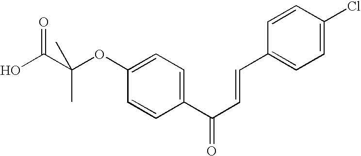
C1(OC(C(O)=O)(C)C)=CC=C(C(C=CC2=CC=C(Cl)C=C2)=O)C=C1
